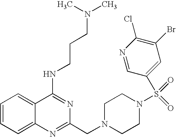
C1=CC=C2C(=C1)C(NCCCN(C)C)=NC(CN1CCN(S(=O)(=O)C3=CC(Br)=C(Cl)N=C3)CC1)=N2
